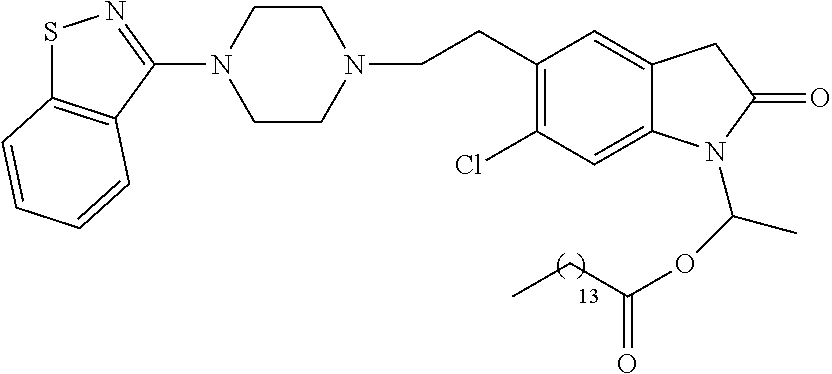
S1C2=C(C(N3CCN(CCC4=C(Cl)C=C5C(=C4)CC(=O)N5C(OC(=O)CC)C)CC3)=N1)C=CC=C2
